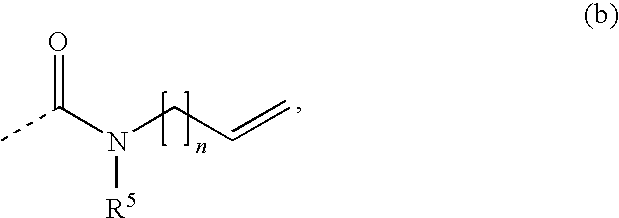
CC(N(CC=C)[R5])=O
